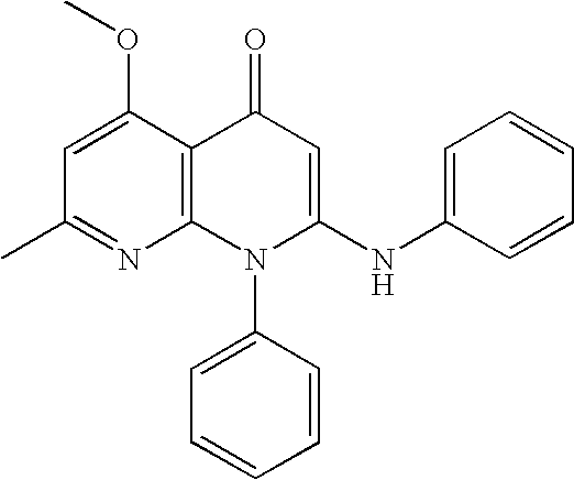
C1(C)=NC2=C(C(OC)=C1)C(=O)C=C(NC1=CC=CC=C1)N2C1=CC=CC=C1
